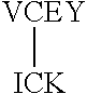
[VCEY][ICK]
